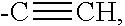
[-C]#C
